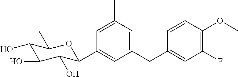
C1(CC2=CC(F)=C(OC)C=C2)=CC(C)=CC(C2C(O)C(O)C(O)C(C)O2)=C1
